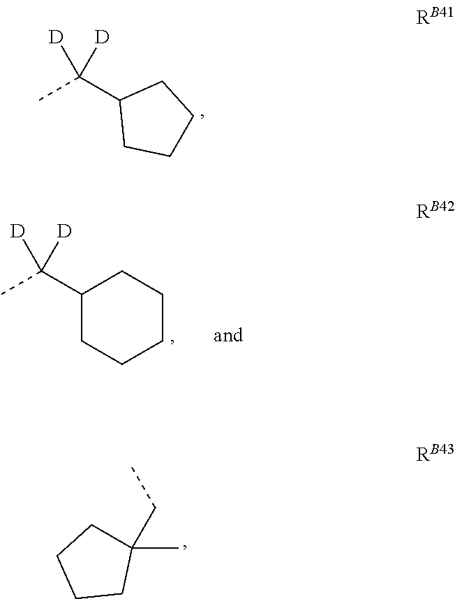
CC(C1CCCC1)([D])[D].CC(C1CCCCC1)([D])[D].CCC1(C)CCCC1
